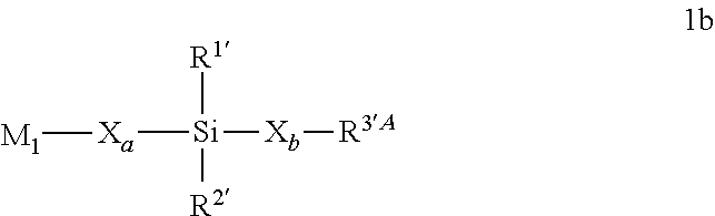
[R1][Si]([Xa][M1])([Xb][R3A])[R2]
